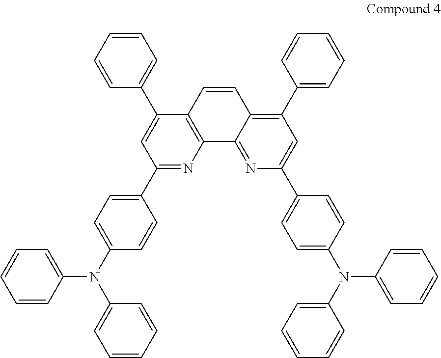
C1(C2=CC=CC=C2)=C2C(=NC(C3=CC=C(N(C4=CC=CC=C4)C4=CC=CC=C4)C=C3)=C1)C1=C(C=C2)C(C2=CC=CC=C2)=CC(C2=CC=C(N(C3=CC=CC=C3)C3=CC=CC=C3)C=C2)=N1
